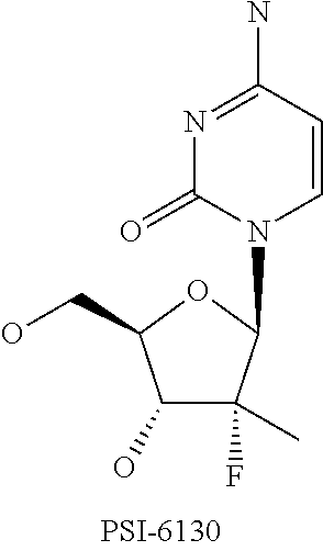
C1(N)=NC(=O)N(C2C(F)(C)C(O)C(CO)O2)C=C1
